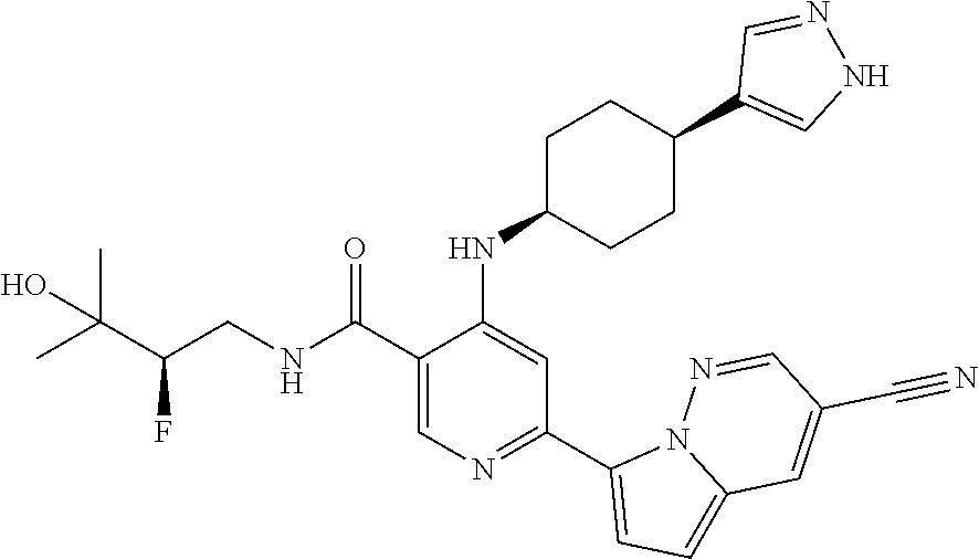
C1(C(NCC(C(C)(C)O)F)=O)=CN=C(C2=CC=C3N2N=CC(C#N)=C3)C=C1NC1CCC(C2=CNN=C2)CC1
